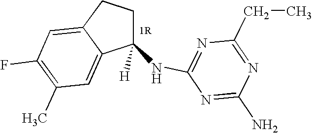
C1(NC2=NC(CC)=NC(N)=N2)([H])CCC2=CC(F)=C(C)C=C12
